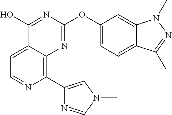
C1(O)=NC(OC2=CC=C3C(=C2)N(C)N=C3C)=NC2=C(C3=CN(C)C=N3)N=CC=C12
